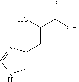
C1(CC(C([OH])=O)O)=CNC=N1
